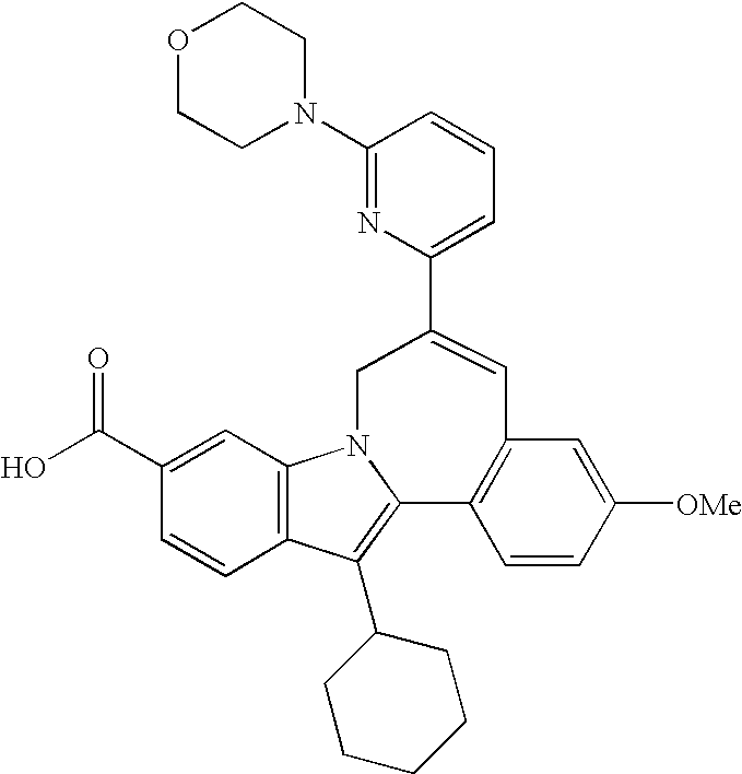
C12=C(C=C(C(O)=O)C=C1)N1C(=C2C2CCCCC2)C2=C(C=C([OMe])C=C2)C=C(C2=CC=CC(N3CCOCC3)=N2)C1
